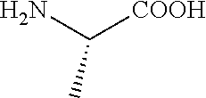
C(C)([COOH])N
